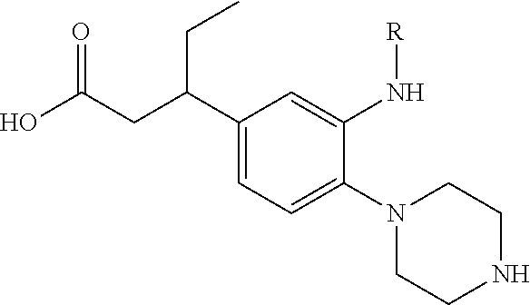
N1(C2=CC=C(C(CC(O)=O)CC)C=C2N[R])CCNCC1
